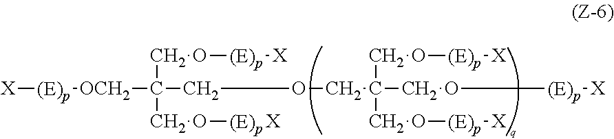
[X][(E)p][OCH2]C(COCC(CO[(E)p][X])(CO[(E)p][X])CO[(E)p][X])(CO[(E)p][X])CO[(E)p][X]
